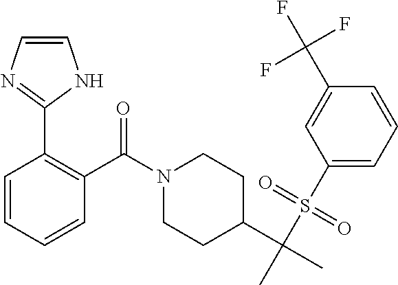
C1(S(C(C)(C2CCN(C(C3=C(C4=NC=CN4)C=CC=C3)=O)CC2)C)(=O)=O)=CC=CC(C(F)(F)F)=C1
